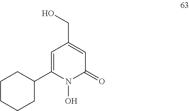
C1=C(C2CCCCC2)N(O)C(=O)C=C1CO
